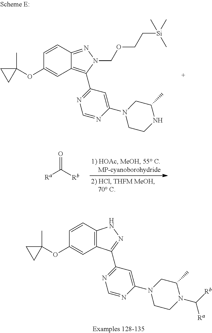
C12=C(C=CC(OC3(C)CC3)=C1)NN=C2C1=NC=NC(N2CCN(C([Rb])[Ra])C(C)C2)=C1.C12=C(C3=NC=NC(N4CCNC(C)C4)=C3)N(COCC[Si](C)(C)C)N=C1C=CC(OC1(C)CC1)=C2.O=C([Rb])[Ra]
